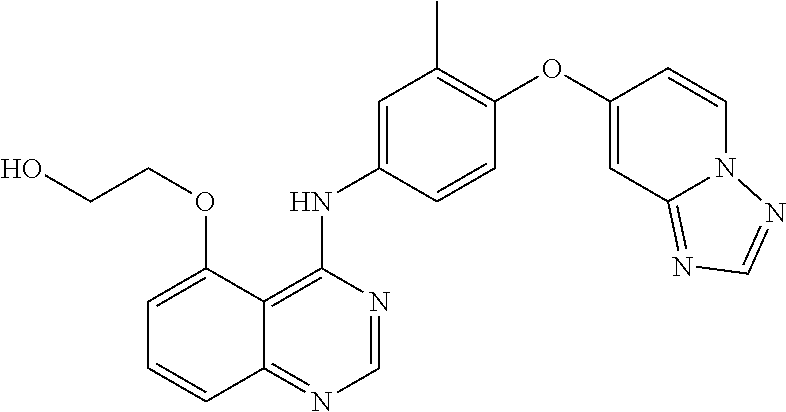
C12=NC=NC(NC3=CC(C)=C(OC4=CC5=NC=NN5C=C4)C=C3)=C1C(OCCO)=CC=C2
